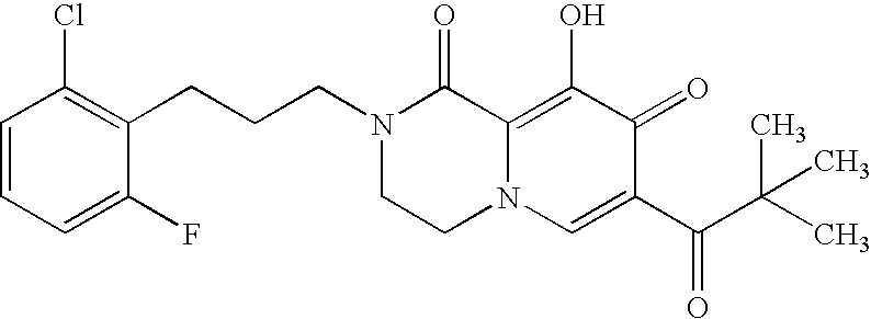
C(CN1CCN2C(=C(O)C(=O)C(C(=O)C(C)(C)C)=C2)C1=O)CC1=C(Cl)C=CC=C1F
